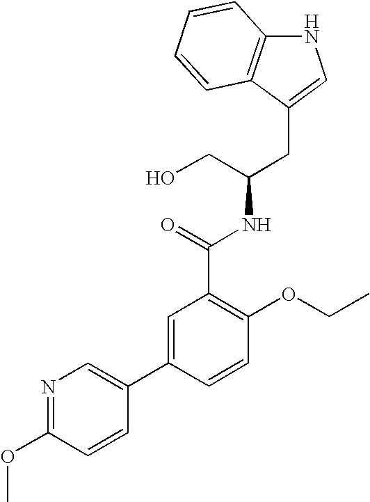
N1C2=C(C(CC(NC(C3=C(OCC)C=CC(C4=CN=C(OC)C=C4)=C3)=O)CO)=C1)C=CC=C2
